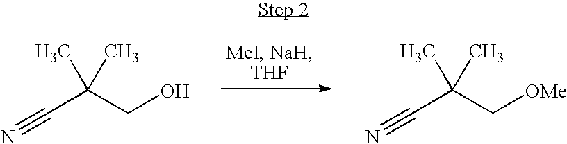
C(C(CO)(C)C)#N.C(C(C[OMe])(C)C)#N
